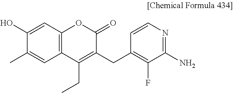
C1(O)=CC2=C(C=C1C)C(CC)=C(CC1=C(F)C(N)=NC=C1)C(=O)O2
